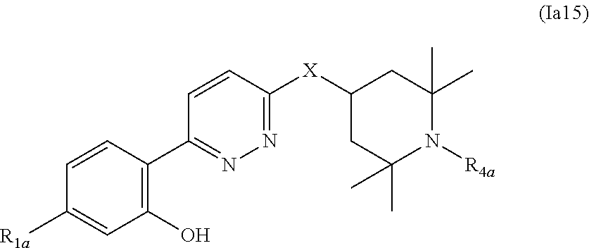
C1=CC(C2=NN=C([X]C3CC(C)(C)N([R4a])C(C)(C)C3)C=C2)=C(O)C=C1[R1a]
